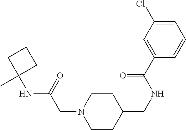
C1CC(CNC(C2=CC(Cl)=CC=C2)=O)CCN1CC(NC1(C)CCC1)=O
